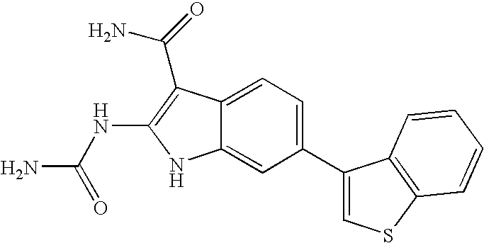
C1(C2=CSC3=C2C=CC=C3)=CC=C2C(=C1)NC(NC(N)=O)=C2C(N)=O
